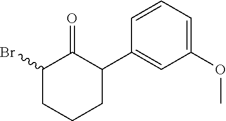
C1(OC)=CC=CC(C2C(=O)C(Br)CCC2)=C1
